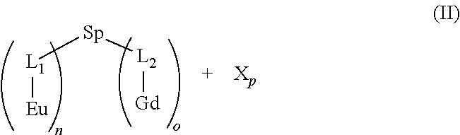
[L1]([Sp][L2][Gd])[Eu]
